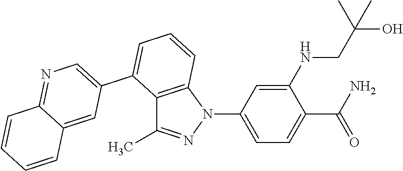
C1(NCC(O)(C)C)=CC(N2C3=C(C(C)=N2)C(C2=CN=C4C(=C2)C=CC=C4)=CC=C3)=CC=C1C(N)=O
